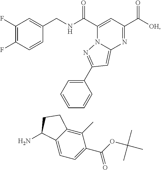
C(=O)([OH])C1=NC2=CC(C3=CC=CC=C3)=NN2C(C(=O)NCC2=CC(F)=C(F)C=C2)=C1.C12=CC=C(C(OC(C)(C)C)=O)C(C)=C1CCC2N
